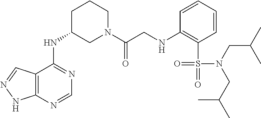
C12=C(N=CN=C1NC1CN(C(CNC3=C(S(=O)(N(CC(C)C)CC(C)C)=O)C=CC=C3)=O)CCC1)NN=C2
